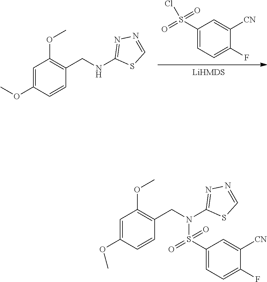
[LiHMDS].C1(S(=O)(=O)Cl)=CC=C(F)C([CN])=C1.C1=C(OC)C=CC(CNC2=NN=CS2)=C1OC.C1=C(OC)C=CC(CN(C2=NN=CS2)S(C2=CC=C(F)C([CN])=C2)(=O)=O)=C1OC
